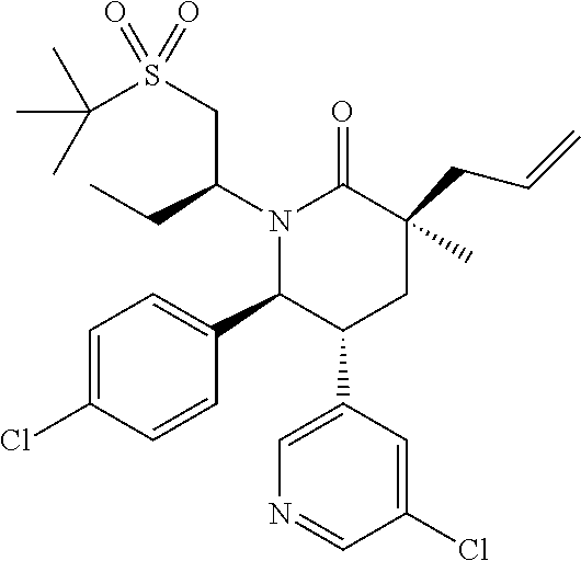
C1=C(Cl)C=CC(C2C(C3=CN=CC(Cl)=C3)CC(C)(CC=C)C(=O)N2C(CS(C(C)(C)C)(=O)=O)CC)=C1
